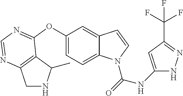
C1(OC2=NC=NC3=C2C(C)NC3)=CC=C2C(=C1)C=CN2C(NC1=CC(C(F)(F)F)=NN1)=O
